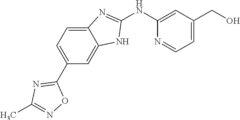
C1(NC2=CC(CO)=CC=N2)=NC2=CC=C(C3=NC(C)=NO3)C=C2N1
